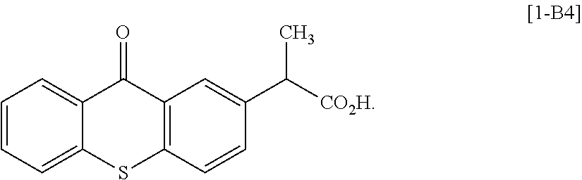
C1=CC=C2C(=C1)C(=O)C1=C(S2)C=CC(C([CO2H])C)=C1
